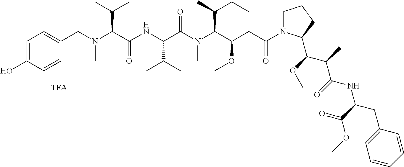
C1=CC(O)=CC=C1CN(C(C(NC(C(N(C(C(CC(=O)N1CCCC1C(C(C)C(=O)NC(CC1=CC=CC=C1)C(=O)OC)OC)OC)C(C)CC)C)=O)C(C)C)=O)C(C)C)C
